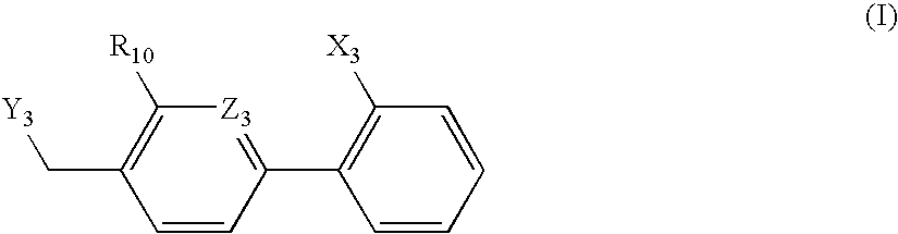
[Y3]CC1=C([R10])[Z3]=C(C2=C([X3])C=CC=C2)C=C1
